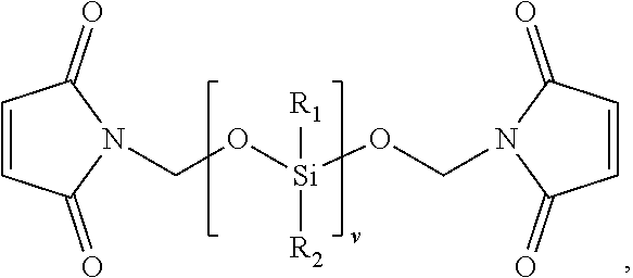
C(O[Si](OCN1C(=O)C=CC1=O)([R1])[R2])N1C(=O)C=CC1=O
